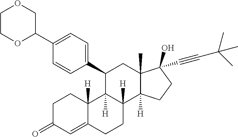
C1(C2C3([H])C([H])(C4([H])C(C)(C2)C(O)(C#CC(C)(C)C)CC4)CCC2=CC(=O)CCC32[H])=CC=C(C2COCCO2)C=C1
